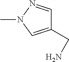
C1(CN)=CN(C)N=C1
